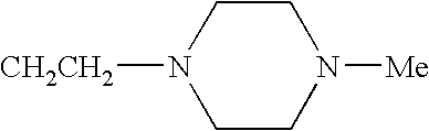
C1CN([Me])CCN1[CH2CH2]
